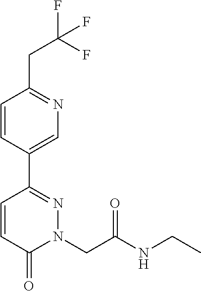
C1=CC(C2=NN(CC(NCC)=O)C(=O)C=C2)=CN=C1CC(F)(F)F
